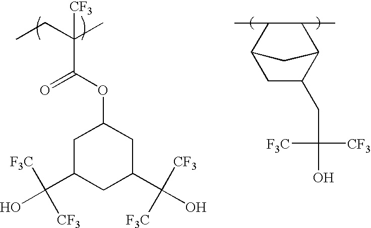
CCC(C)(C(OC1CC(C(O)([F3C])[CF3])CC(C(O)([CF3])[F3C])C1)=O)[CF3].C1C(CC(O)([CF3])[F3C])C2C(C)C(C)C1C2
